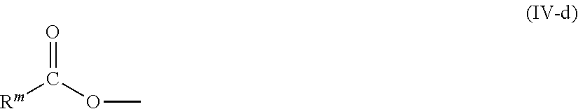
O=C(OC)[Rm]
